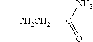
C(=O)(N)[CH2CH2]C
